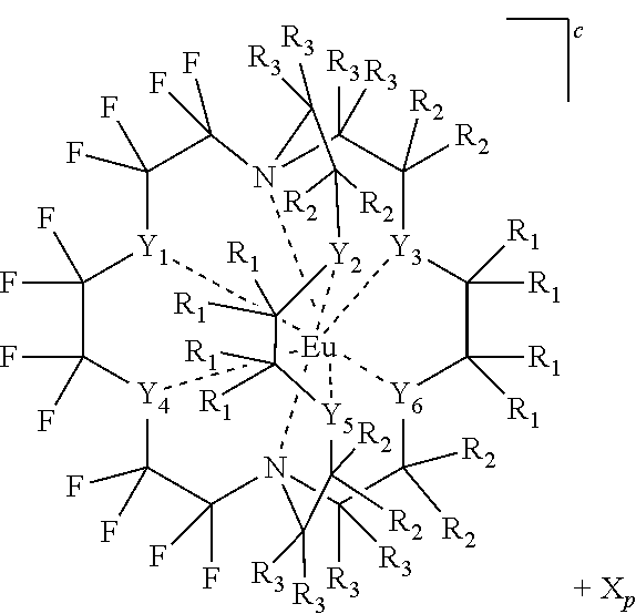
C1(F)(F)C(F)(F)[Y4]2C(F)(F)C(F)(F)N34C([R3])([R3])C([R2])([R2])[Y6]5C([R1])([R1])C([R1])([R1])[Y3]6C([R2])([R2])C([R3])([R3])N78C(F)(F)C(F)(F)[Y1]1[Eu]235761[Y2](C([R2])([R2])C8([R3])[R3])C([R1])([R1])C([R1])([R1])[Y5]1C([R2])([R2])C4([R3])[R3]
